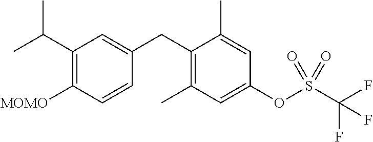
C1(C(C)C)=C([MOMO])C=CC(CC2=C(C)C=C(OS(C(F)(F)F)(=O)=O)C=C2C)=C1
